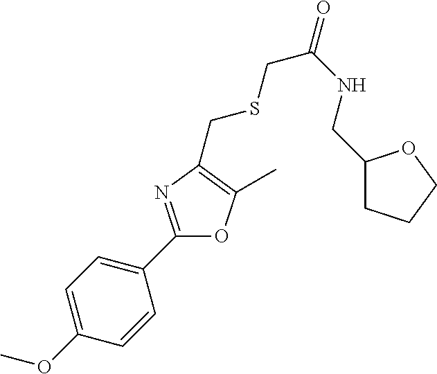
C1(OC)=CC=C(C2=NC(CSCC(=O)NCC3CCCO3)=C(C)O2)C=C1
